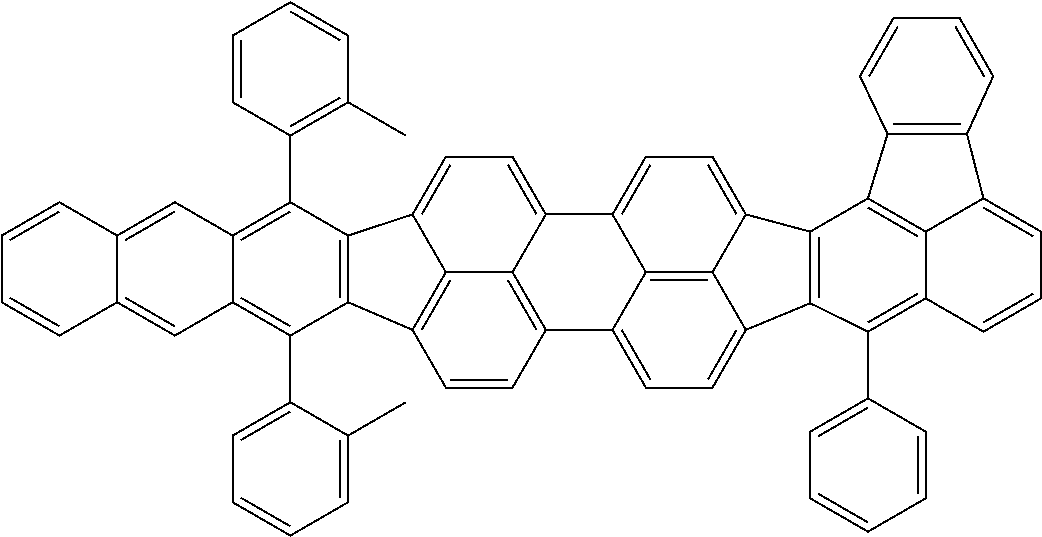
C1(C2=C(C)C=CC=C2)=C2C(=C(C3=CC=CC=C3C)C3=C1C1=CC=C4C5=C(C=CC3=C51)C1=CC=C3C5=C1C4=CC=C5C1=C3C(C3=CC=CC=C3)=C3C4=C1C1=C(C4=CC=C3)C=CC=C1)C=C1C(=C2)C=CC=C1
